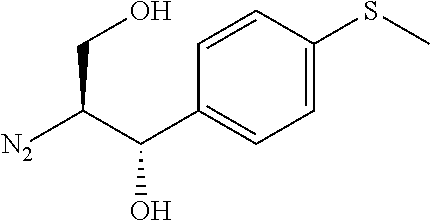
[N2]C(C(C1=CC=C(SC)C=C1)O)CO
